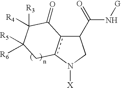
C1(C(=O)N[G])c2c(N([X])C1)CC([R5])([R6])C([R3])([R4])C2=O
